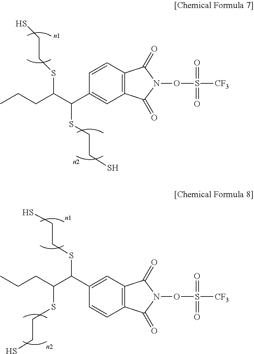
N1(OS([CF3])(=O)=O)C(=O)C2=C(C1=O)C=C(C(C(CCC)SCCS)SCCS)C=C2.C(CCC)(SCCS)C(SCCS)C1=CC2=C(C(=O)N(OS([CF3])(=O)=O)C2=O)C=C1
